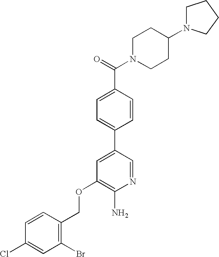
C(OC1=C(N)N=CC(C2=CC=C(C(=O)N3CCC(N4CCCC4)CC3)C=C2)=C1)C1=C(Br)C=C(Cl)C=C1
